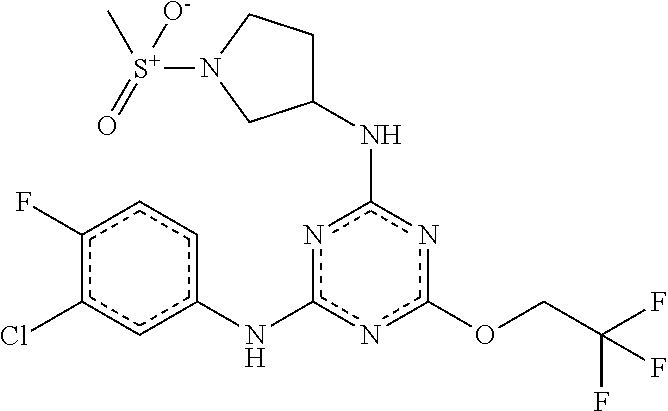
n1c(OCC(F)(F)F)nc(NC2CCN([S+](C)([O-])=O)C2)nc1Nc1cc(Cl)c(F)cc1
